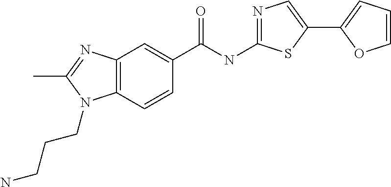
C12=C(C=CC(C(NC3=NC=C(C4=CC=CO4)S3)=O)=C1)N(CCCN)C(C)=N2
